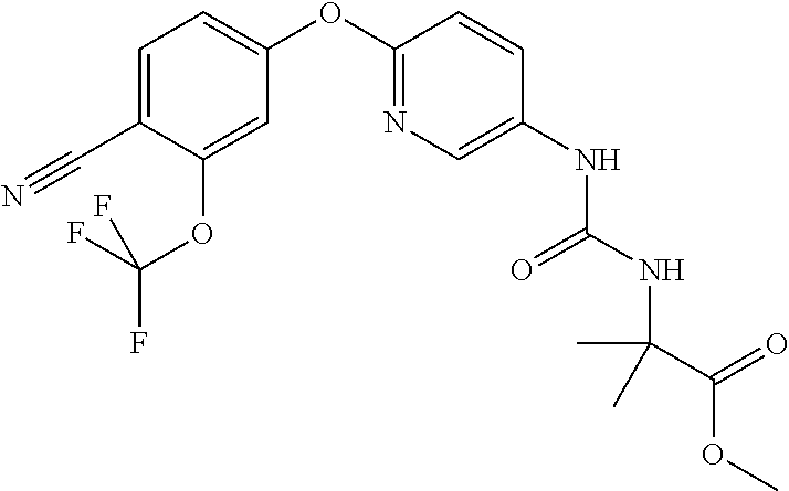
C1=C(C#N)C(OC(F)(F)F)=CC(OC2=NC=C(NC(NC(C(OC)=O)(C)C)=O)C=C2)=C1
